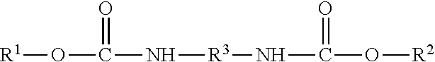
[R1]OC(N[R3]NC(O[R2])=O)=O
